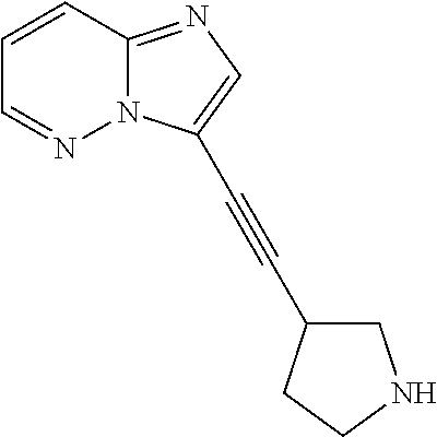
C1=CC2=NC=C(C#CC3CNCC3)N2N=C1
